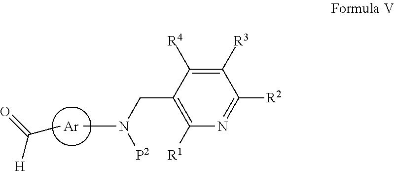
[Ar].CC([H])=O.N(CC1=C([R1])N=C([R2])C([R3])=C1[R4])([P2])C
